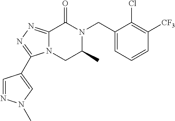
C12=NN=C(C3=CN(C)N=C3)N1CC(C)N(CC1=CC=CC([CF3])=C1Cl)C2=O
